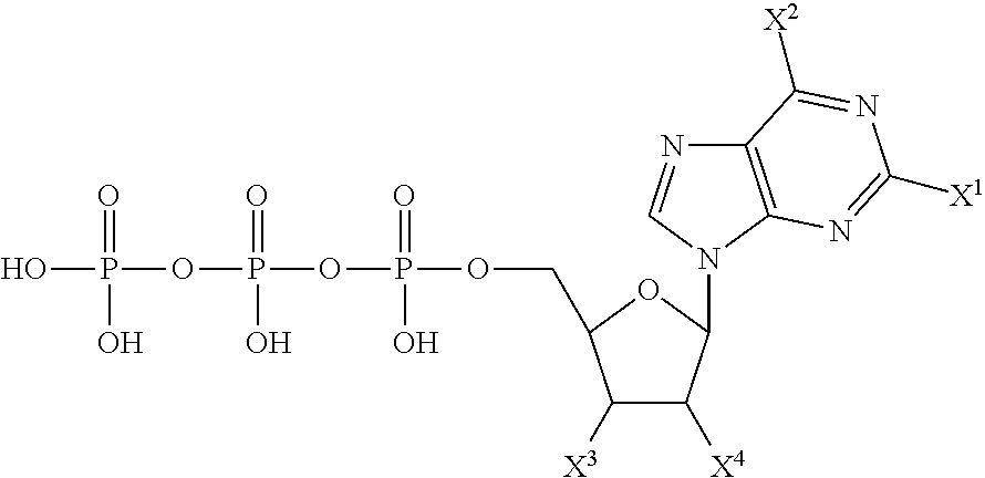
OP(OP(O)(=O)OP(=O)(O)OCC1C([X3])C([X4])C(N2C=NC3=C2N=C([X1])N=C3[X2])O1)(=O)O
